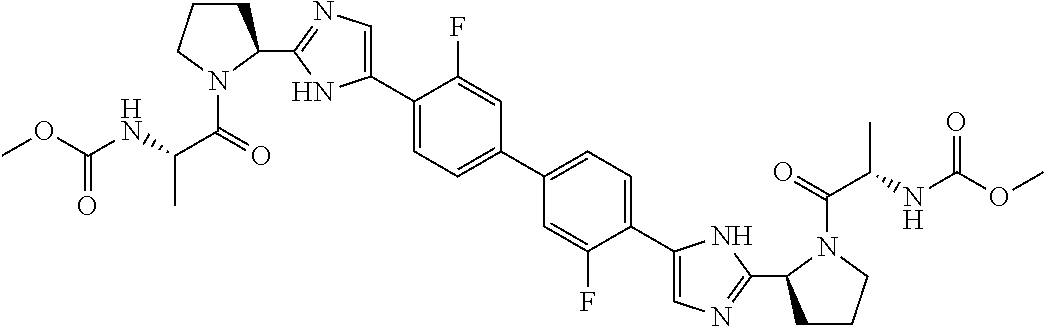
C1(C2=CN=C(C3CCCN3C(=O)C(NC(OC)=O)C)N2)=CC=C(C2=CC=C(C3=CN=C(C4CCCN4C(=O)C(NC(OC)=O)C)N3)C(F)=C2)C=C1F
